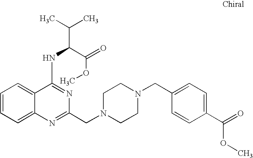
C1=CC=C2C(=C1)N=C(CN1CCN(CC3=CC=C(C(OC)=O)C=C3)CC1)N=C2NC(C(=O)OC)C(C)C
